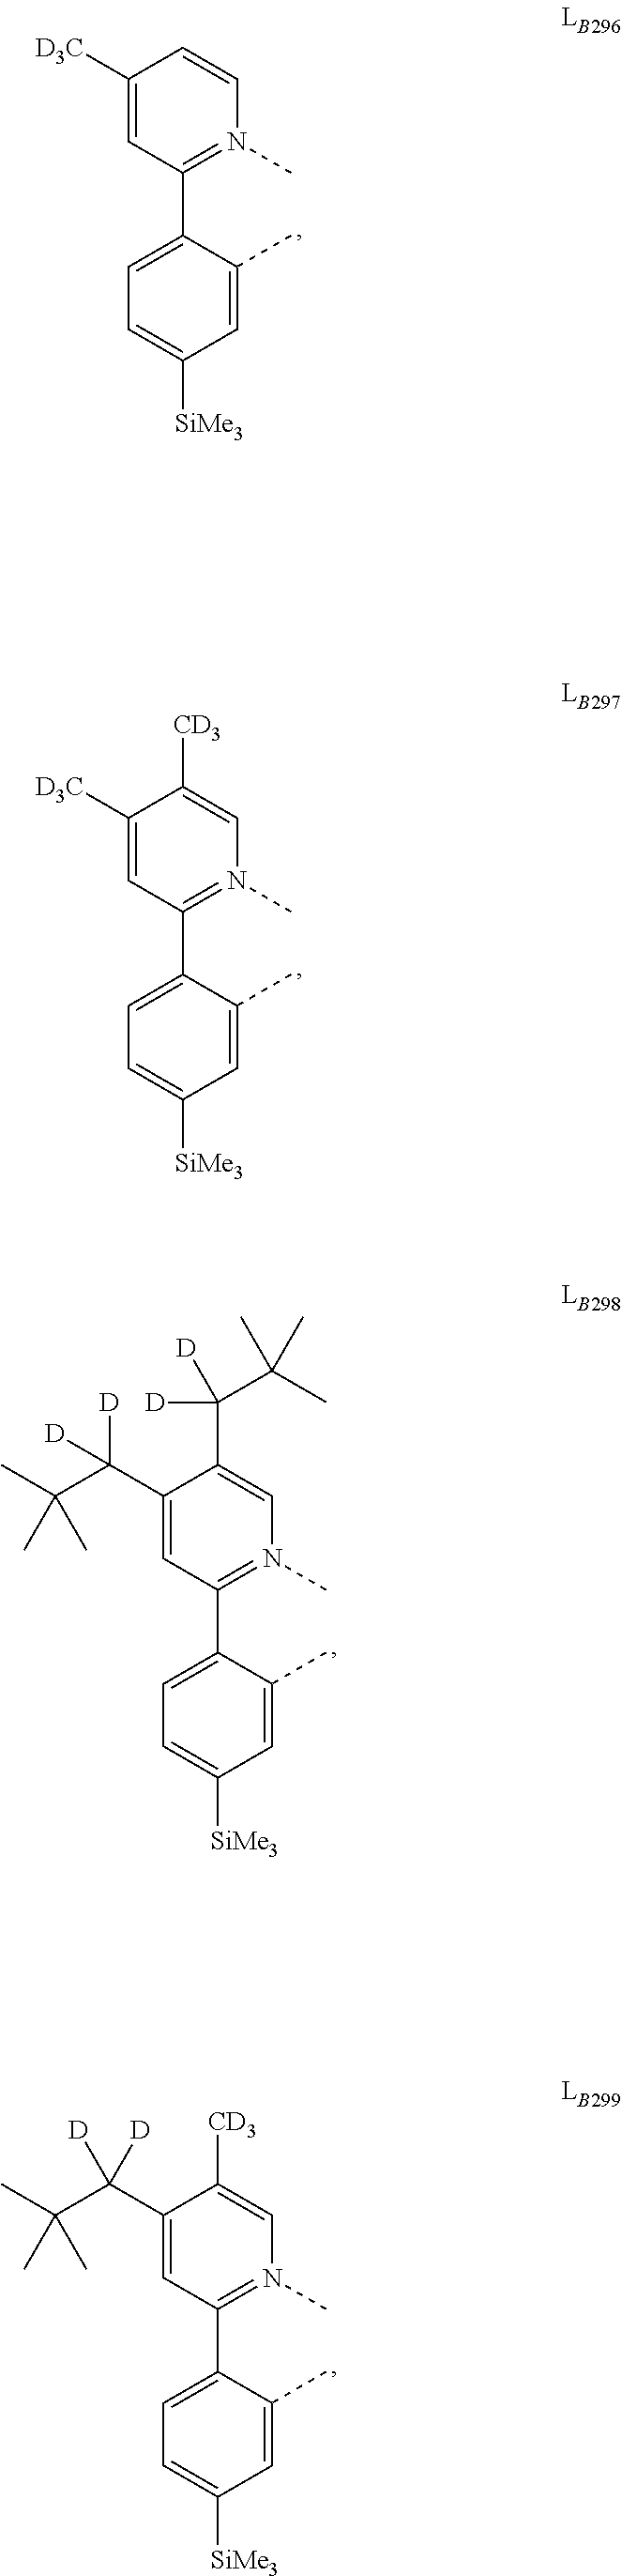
C1=C([SiMe3])C=C(C)C(C2=N(C)C=CC([D3C])=C2)=C1.C1=C([SiMe3])C=C(C)C(C2=N(C)C=C([CD3])C([D3C])=C2)=C1.C1=C([SiMe3])C=C(C)C(C2=N(C)C=C(C([D])([D])C(C)(C)C)C(C(C(C)(C)C)([D])[D])=C2)=C1.C1=C([SiMe3])C=C(C)C(C2=N(C)C=C([CD3])C(C(C(C)(C)C)([D])[D])=C2)=C1
